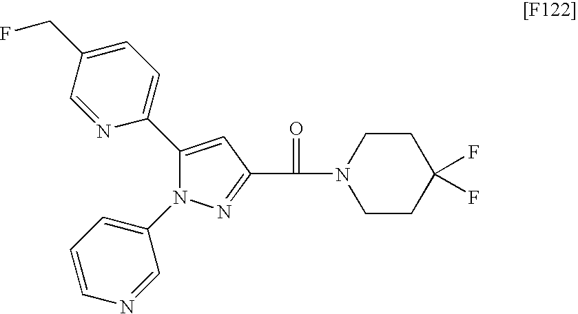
C1(C2=CC=C(CF)C=N2)=CC(C(=O)N2CCC(F)(F)CC2)=NN1C1=CC=CN=C1
